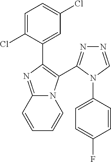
C1=C(Cl)C(C2=C(C3=NN=CN3C3=CC=C(F)C=C3)N3C(=N2)C=CC=C3)=CC(Cl)=C1
